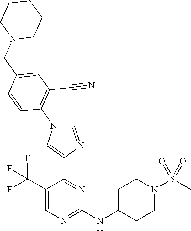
C1=C(C(F)(F)F)C(C2=CN(C3=C(C#N)C=C(CN4CCCCC4)C=C3)C=N2)=NC(NC2CCN(S(C)(=O)=O)CC2)=N1
